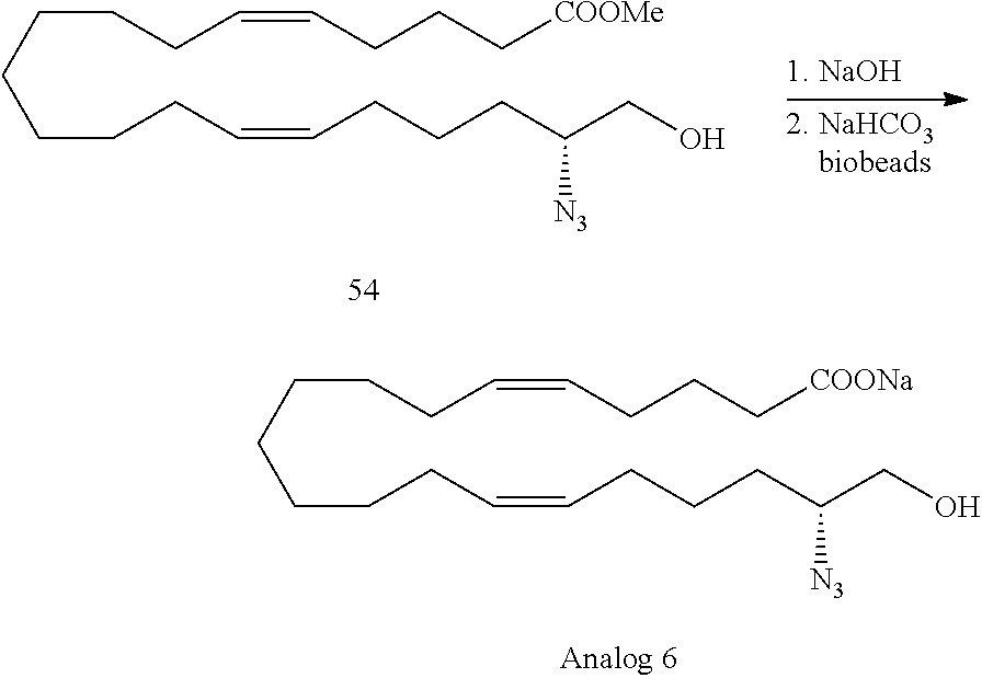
C(CCCCC=CCCC[COOMe])CCC=CCCCC(CO)[N3].C(CCCCC=CCCC[COONa])CCC=CCCCC(CO)[N3]
